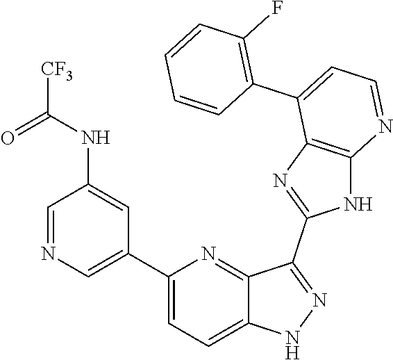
C1(C2=CN=CC(NC(=O)[CF3])=C2)=CC=C2C(=N1)C(C1=NC3=C(N1)N=CC=C3C1=C(F)C=CC=C1)=NN2
